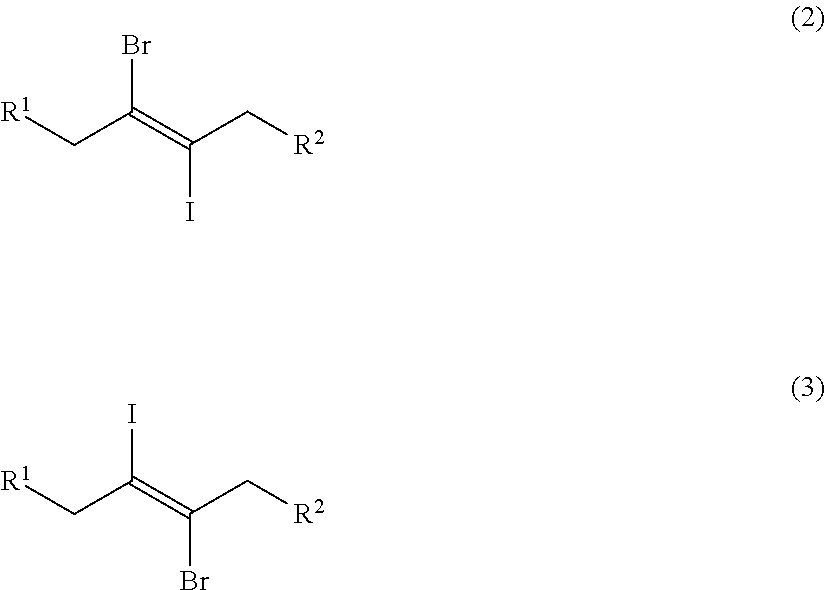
BrC(=C(C[R2])I)C[R1].IC(=C(C[R2])Br)C[R1]
